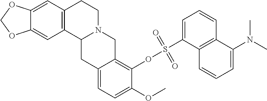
C12=CC3=C(C=C1OCO2)C1N(CC3)CC2=C(OS(C3=CC=CC4=C3C=CC=C4N(C)C)(=O)=O)C(OC)=CC=C2C1
